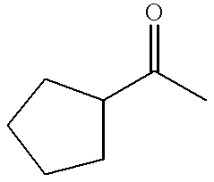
C1CC(C(C)=O)CC1
